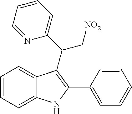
C1=CC=C2C(=C1)C(C(C1=CC=CC=N1)C[NO2])=C(C1=CC=CC=C1)N2
